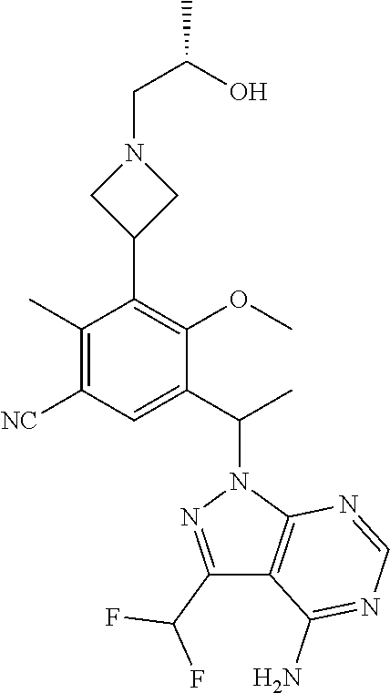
C(CN1CC(C2=C(OC)C(C(C)N3N=C(C(F)F)C4=C3N=CN=C4N)=CC([NC])=C2C)C1)(C)O
